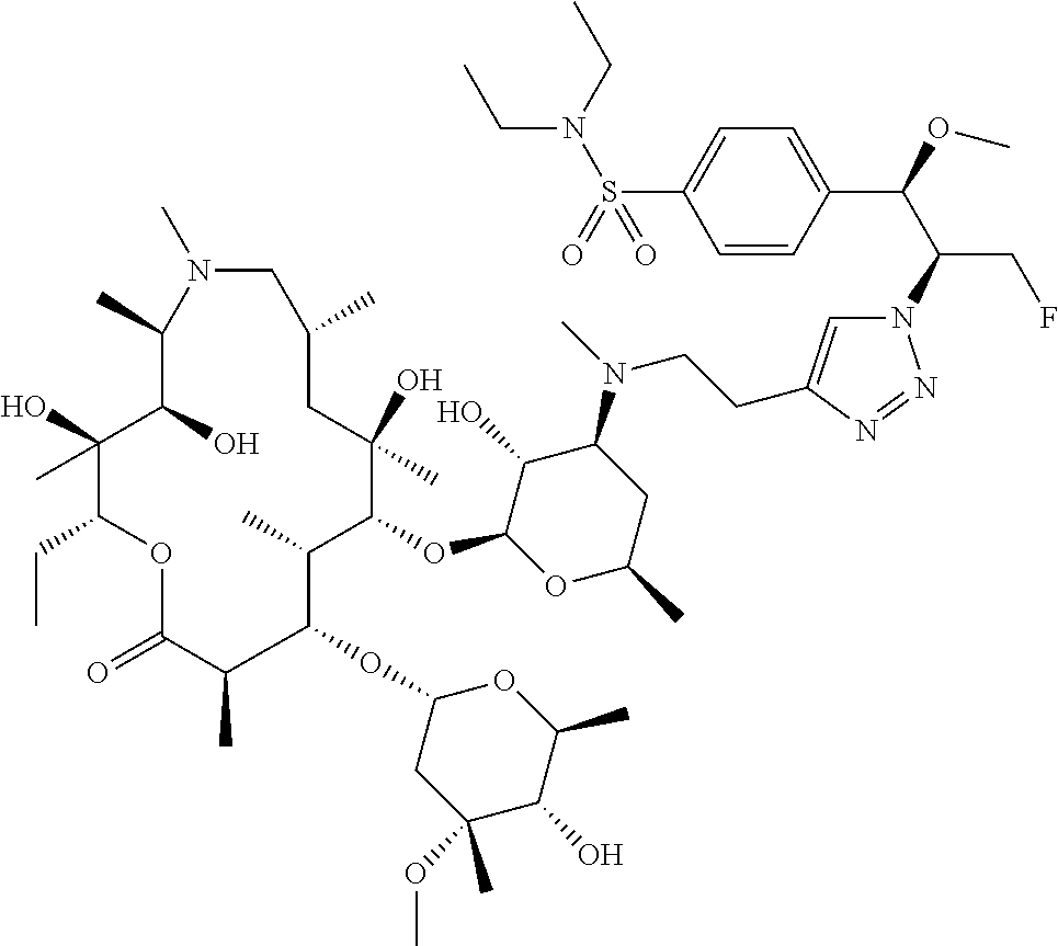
N1=NN(C(C(C2=CC=C(S(=O)(N(CC)CC)=O)C=C2)OC)CF)C=C1CCN(C1C(O)C(OC2C(C)C(OC3CC(OC)(C)C(O)C(C)O3)C(C)C(=O)OC(CC)C(O)(C)C(O)C(C)N(C)CC(C)CC2(O)C)OC(C)C1)C
